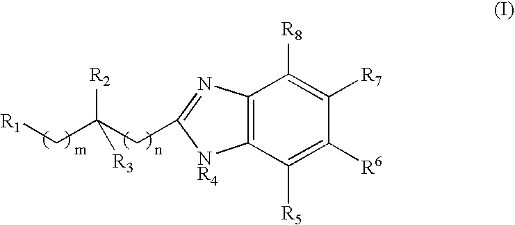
C12=C(C([R5])=C([R6])C([R7])=C1[R8])[NR4]C(CC(C[R1])([R2])[R3])=N2
